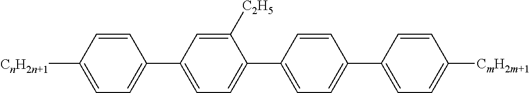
C1=CC([CnH2n+1])=CC=C1C1=CC=C(C2=CC=C(C3=CC=C([CmH2m+1])C=C3)C=C2)C([C2H5])=C1
